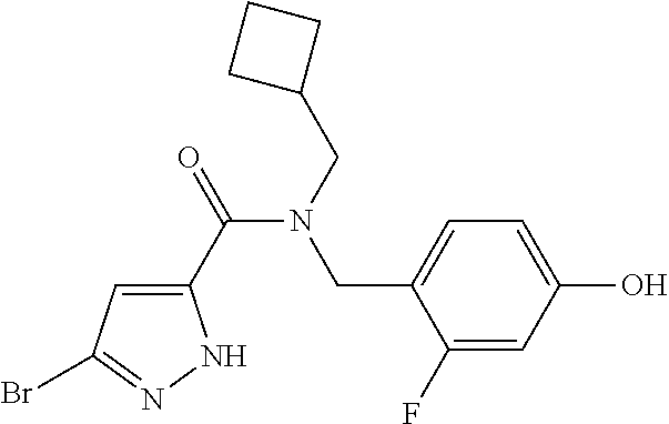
C1(C(=O)N(CC2CCC2)CC2=CC=C(O)C=C2F)=CC(Br)=NN1
